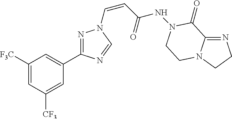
C1([F3C])=CC([CF3])=CC(C2=NN(C=CC(NN3C(=O)C4=NCCN4CC3)=O)C=N2)=C1
